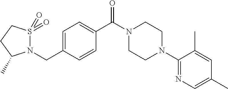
C(C1=CC=C(C(N2CCN(C3=NC=C(C)C=C3C)CC2)=O)C=C1)N1S(=O)(=O)CCC1C
